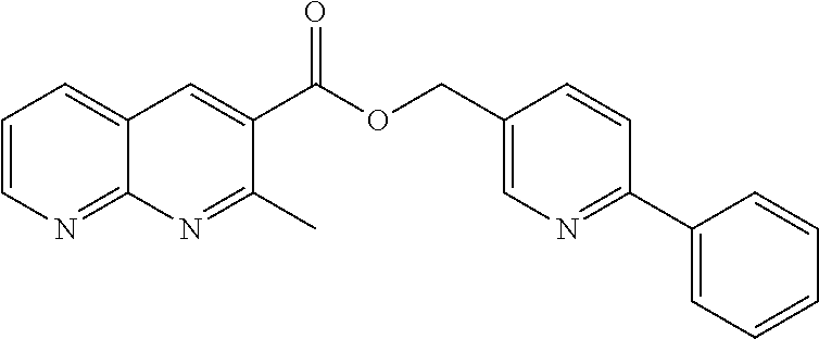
C1=CN=C2C(=C1)C=C(C(OCC1=CN=C(C3=CC=CC=C3)C=C1)=O)C(C)=N2
